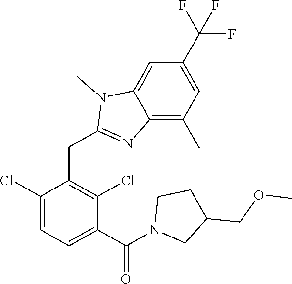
C1(Cl)=CC=C(C(=O)N2CC(COC)CC2)C(Cl)=C1CC1=NC2=C(C)C=C(C(F)(F)F)C=C2N1C
